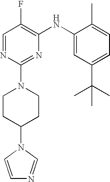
C1=NC(N2CCC(N3C=CN=C3)CC2)=NC(NC2=CC(C(C)(C)C)=CC=C2C)=C1F
